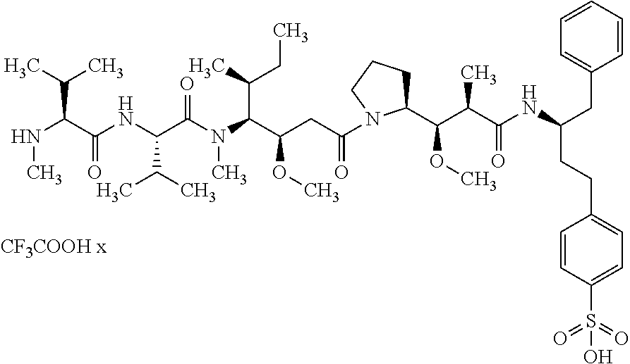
N(C(C(NC(C(N(C)C(C(C)CC)C(OC)CC(=O)N1C(C(C(C(NC(CC2=CC=CC=C2)CCC2=CC=C(S(=O)(=O)O)C=C2)=O)C)OC)CCC1)=O)C(C)C)=O)C(C)C)C
